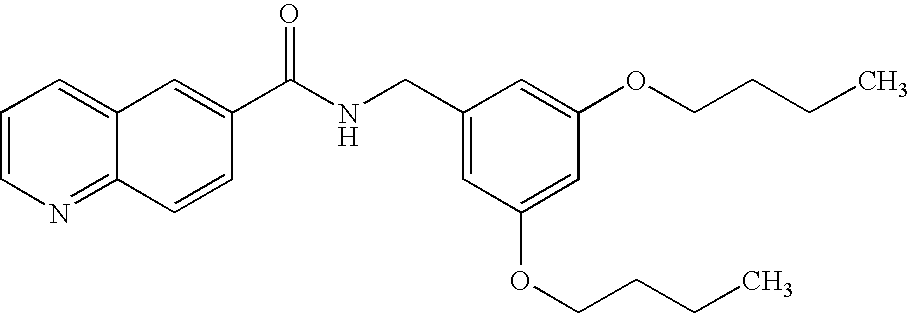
C1=C2C(=NC=C1)C=CC(C(NCC1=CC(OCCCC)=CC(OCCCC)=C1)=O)=C2
